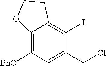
C12=C([BnO])C=C(CCl)C(I)=C1CCO2
